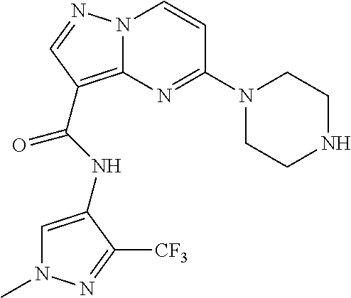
C1=C(NC(C2=C3N(N=C2)C=CC(N2CCNCC2)=N3)=O)C([CF3])=NN1C
